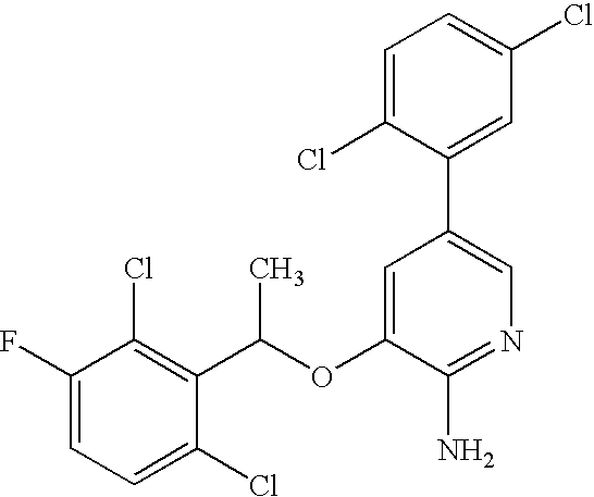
FC1=CC=C(Cl)C(C(OC2=CC(C3=CC(Cl)=CC=C3Cl)=CN=C2N)C)=C1Cl
